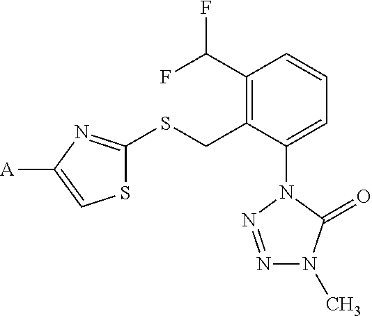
S1C(SCC2=C(C(F)F)C=CC=C2N2N=NN(C)C2=O)=NC([A])=C1
